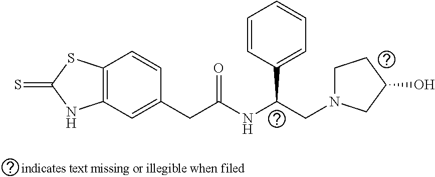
C12=C(SC(=S)N1)C=CC(CC(NC(CN1CCC(O)C1)C1=CC=CC=C1)=O)=C2
